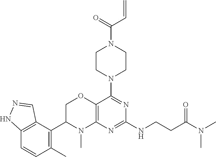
C1=NNC2=C1C(C1N(C)C3=C(OC1)C(N1CCN(C(=O)C=C)CC1)=NC(NCCC(N(C)C)=O)=N3)=C(C)C=C2
